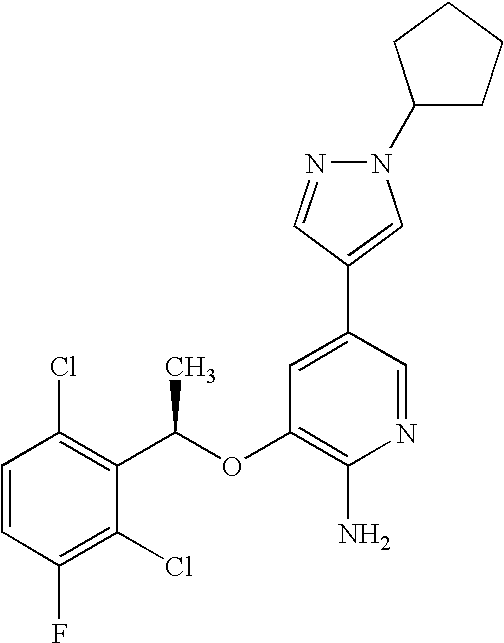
C1=CC(F)=C(Cl)C(C(C)OC2=C(N)N=CC(C3=CN(C4CCCC4)N=C3)=C2)=C1Cl
